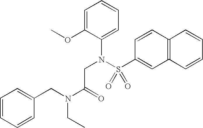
C1=CC=C(N(S(C2=CC3=C(C=C2)C=CC=C3)(=O)=O)CC(=O)N(CC2=CC=CC=C2)CC)C(OC)=C1
